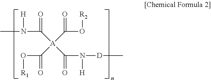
N(C)([H])C([A](C(O[R2])=O)(C(O[R1])=O)C(N([D]C)[H])=O)=O
